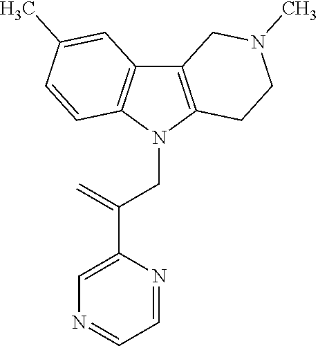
C12=C(N(CC(C3=CN=CC=N3)=C)C3=C1C=C(C)C=C3)CCN(C)C2
